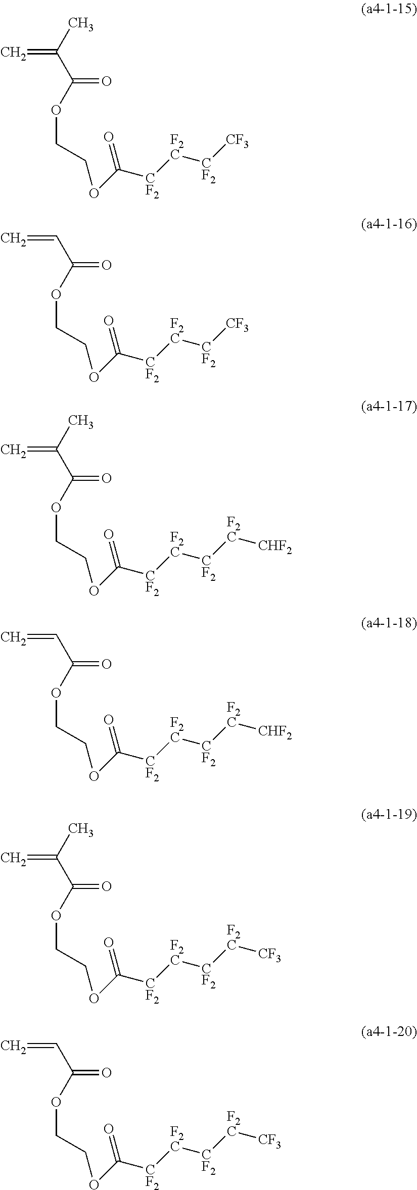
C=C(C)C(OCCOC([CF2][F2C][CF2][CF3])=O)=O.C=CC(OCCOC([CF2][F2C][CF2][CF3])=O)=O.C=C(C)C(OCCOC([CF2][F2C][CF2][F2C][CHF2])=O)=O.C=CC(OCCOC([CF2][F2C][CF2][F2C][CHF2])=O)=O.C=C(C)C(OCCOC([CF2][F2C][CF2][F2C][CF3])=O)=O.C=CC(OCCOC([CF2][F2C][CF2][F2C][CF3])=O)=O
